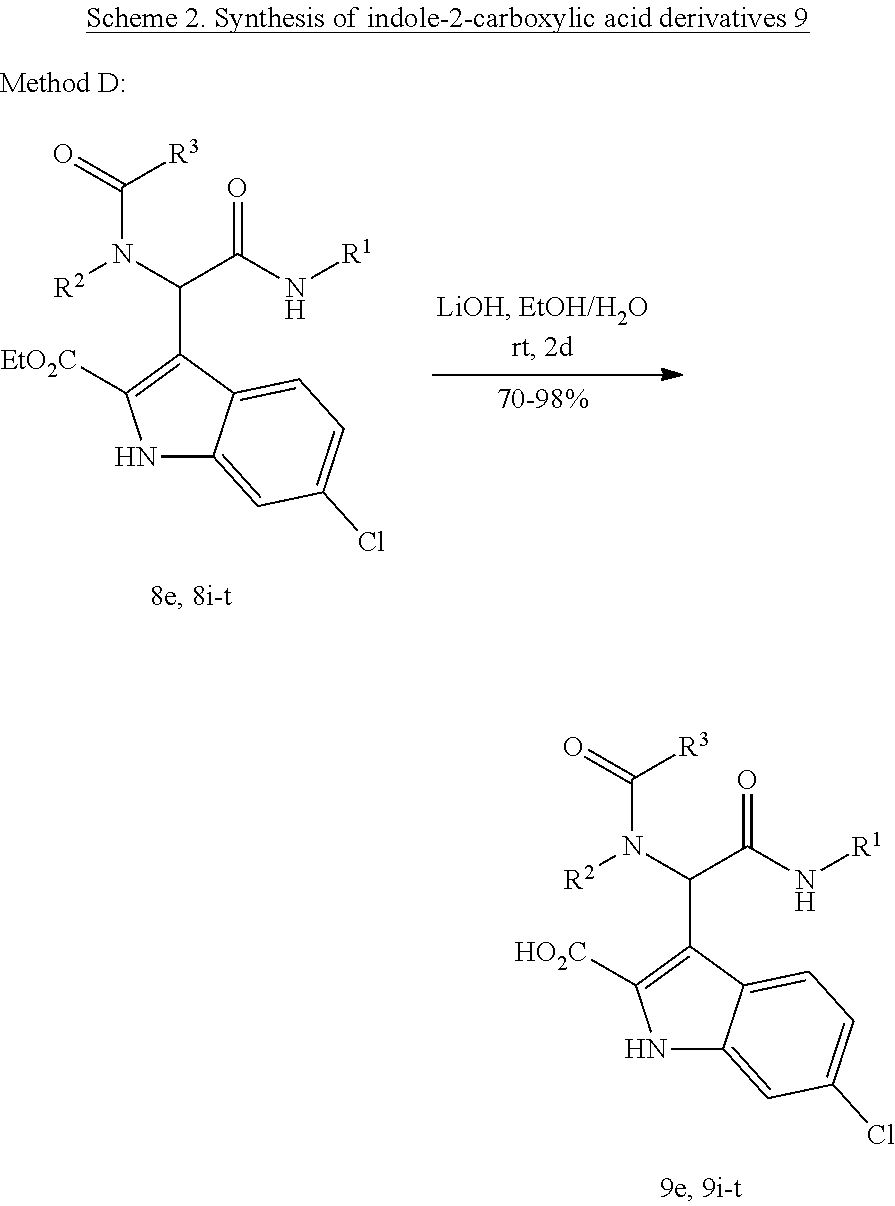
N1C2=CC(Cl)=CC=C2C(C(C(=O)N[R1])N(C([R3])=O)[R2])=C1[HO2C].N1C2=CC(Cl)=CC=C2C(C(C(=O)N[R1])N(C([R3])=O)[R2])=C1[EtO2C]
